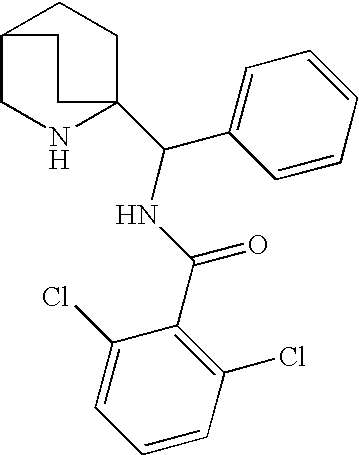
C1CC2CNC1(C(C1=CC=CC=C1)NC(C1=C(Cl)C=CC=C1Cl)=O)CC2
